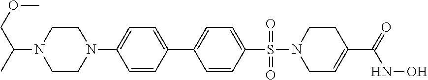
C1(N2CCN(C(COC)C)CC2)=CC=C(C2=CC=C(S(=O)(=O)N3CC=C(C(NO)=O)CC3)C=C2)C=C1
